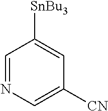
C1=NC=C([CN])C=C1[SnBu3]
